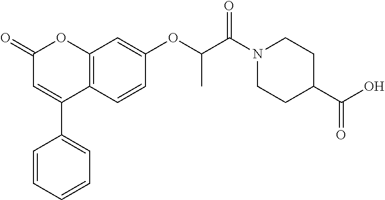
C12=C(C=CC(OC(C(N3CCC(C(O)=O)CC3)=O)C)=C1)C(C1=CC=CC=C1)=CC(=O)O2
